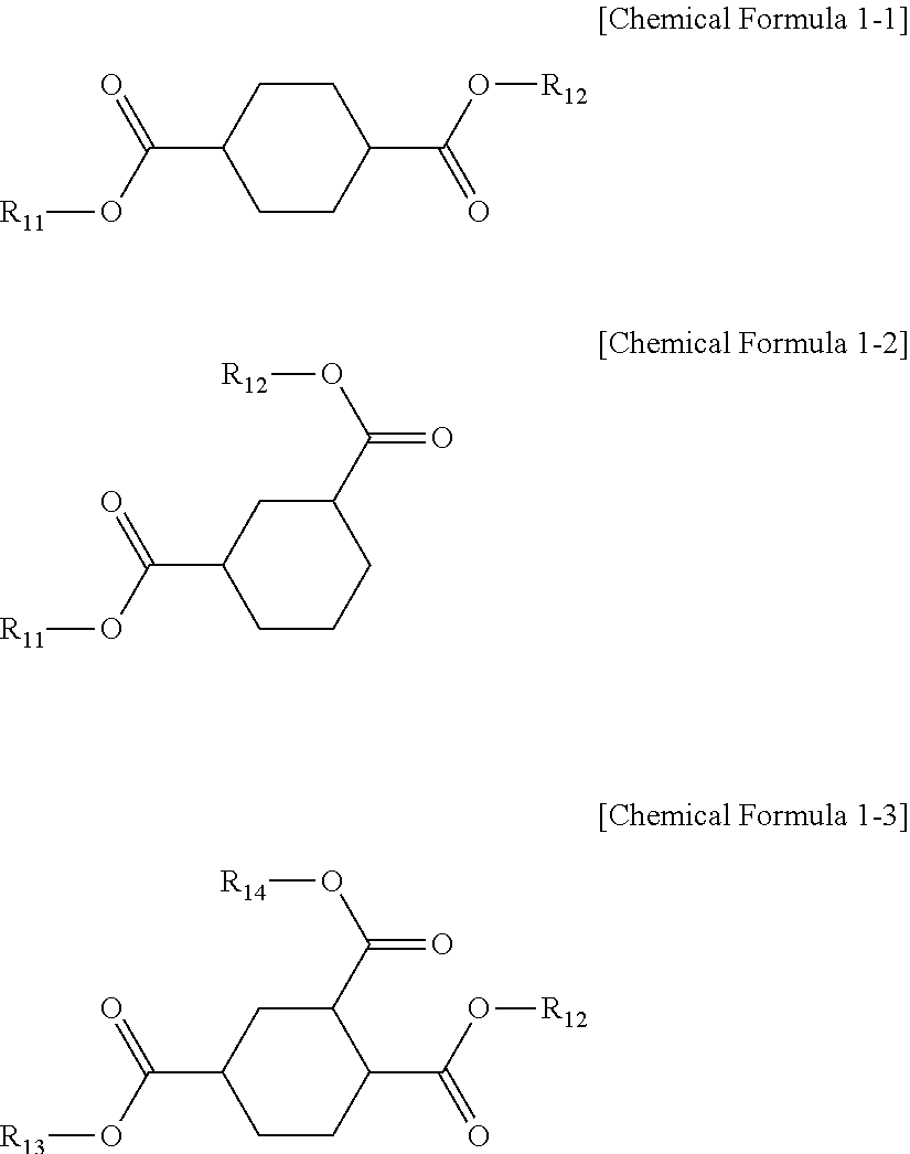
C1CC(C(=O)O[R11])CCC1C(=O)O[R12].C1(C(=O)O[R12])CC(C(=O)O[R11])CCC1.C1(C(=O)O[R14])CC(C(=O)O[R13])CCC1C(=O)O[R12]
